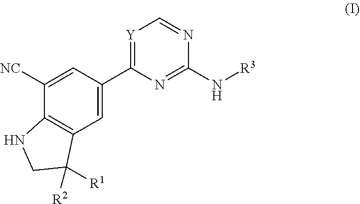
C1=C(C2=[Y]C=NC(N[R3])=N2)C=C([NC])C2=C1C([R1])([R2])CN2
